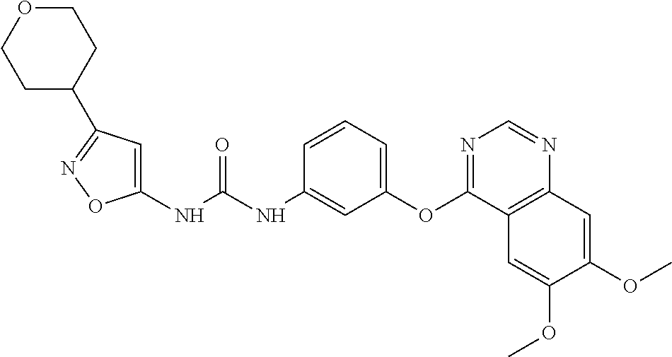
N(C(NC1=CC(OC2=NC=NC3=C2C=C(OC)C(OC)=C3)=CC=C1)=O)C1=CC(C2CCOCC2)=NO1
